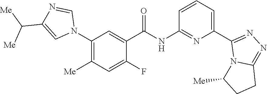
C1(N2C=NC(C([Me])[Me])=C2)=C([Me])C=C(F)C(C(NC2=NC(C3=NN=C4N3C([Me])CC4)=CC=C2)=O)=C1
